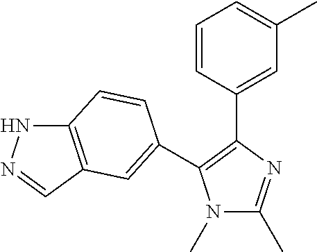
N1(C)C(C)=NC(C2=CC(C)=CC=C2)=C1C1=CC2=C(NN=C2)C=C1
